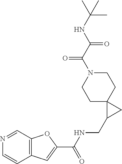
C12=C(C=NC=C1)OC(C(NCC1CC13CCN(C(C(NC(C)(C)C)=O)=O)CC3)=O)=C2
